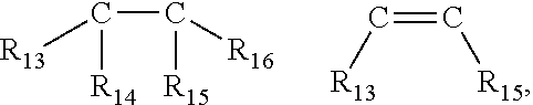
C(C([R15])[R16])([R14])[R13].C(=C[R15])[R13]
